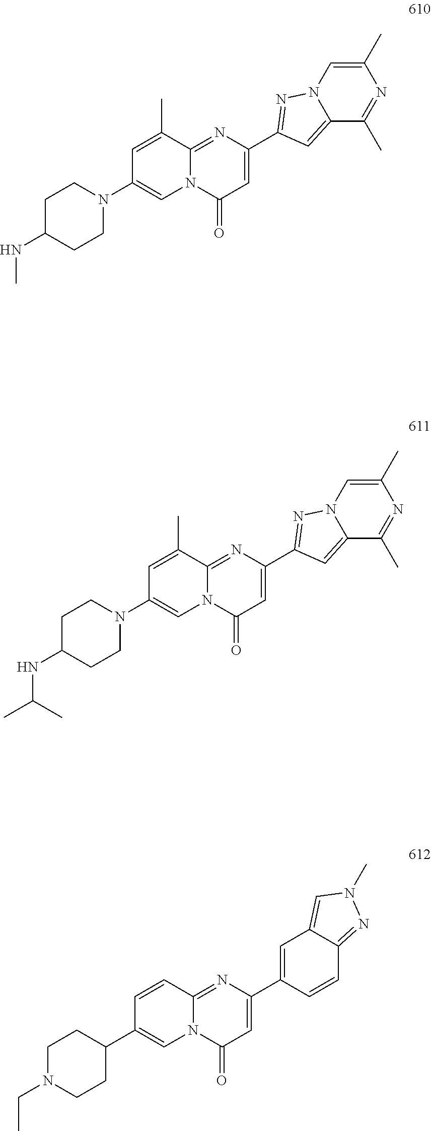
C1(C2=CC(=O)N3C(=N2)C=CC(C2CCN(CC)CC2)=C3)=CC2=CN(C)N=C2C=C1.C1(C2=CC(=O)N3C(=N2)C(C)=CC(N2CCC(NC)CC2)=C3)=NN2C(=C1)C(C)=NC(C)=C2.C1(C2=CC(=O)N3C(=N2)C(C)=CC(N2CCC(NC(C)C)CC2)=C3)=NN2C(=C1)C(C)=NC(C)=C2
